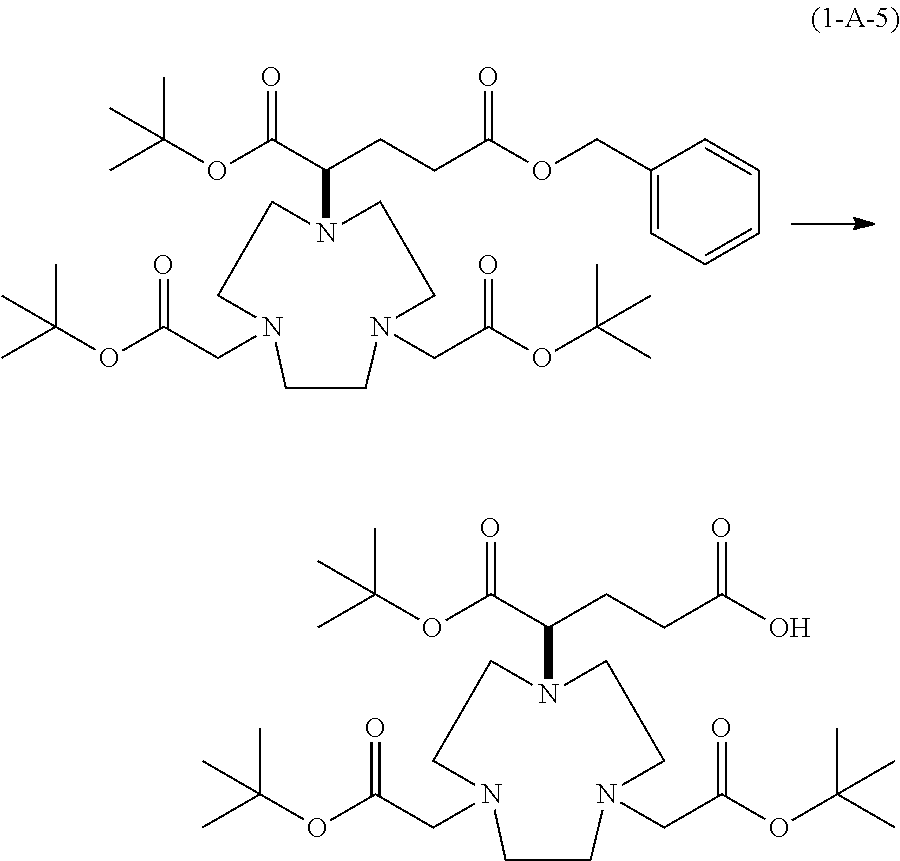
O(C(=O)C(CCC(OCC1=CC=CC=C1)=O)N1CCN(CC(OC(C)(C)C)=O)CCN(CC(OC(C)(C)C)=O)CC1)C(C)(C)C.O(C(=O)C(CCC(O)=O)N1CCN(CC(OC(C)(C)C)=O)CCN(CC(OC(C)(C)C)=O)CC1)C(C)(C)C
